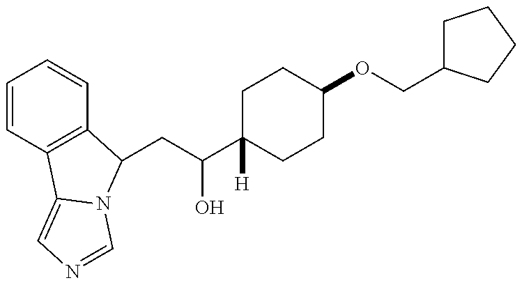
C1=CC2=C(C=C1)C(CC(O)C1([H])CCC(OCC3CCCC3)CC1)N1C2=CN=C1
